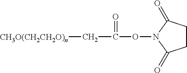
C(C[CH3O(CH2CH2O)n])(=O)ON1C(=O)CCC1=O
